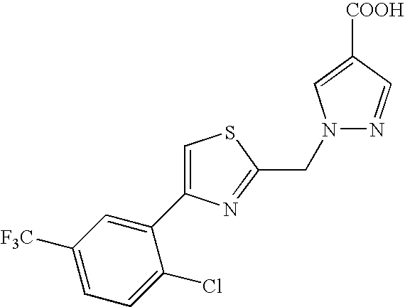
C1=C(C2=CC([F3C])=CC=C2Cl)N=C(CN2N=CC([COOH])=C2)S1
